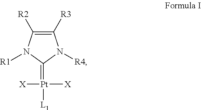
C1([R3])=C([R2])N([R1])C(=[Pt]([X])([X])[L1])N1[R4]
